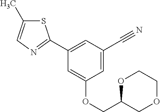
S1C(C)=CN=C1C1=CC(C#N)=CC(OCC2COCCO2)=C1
